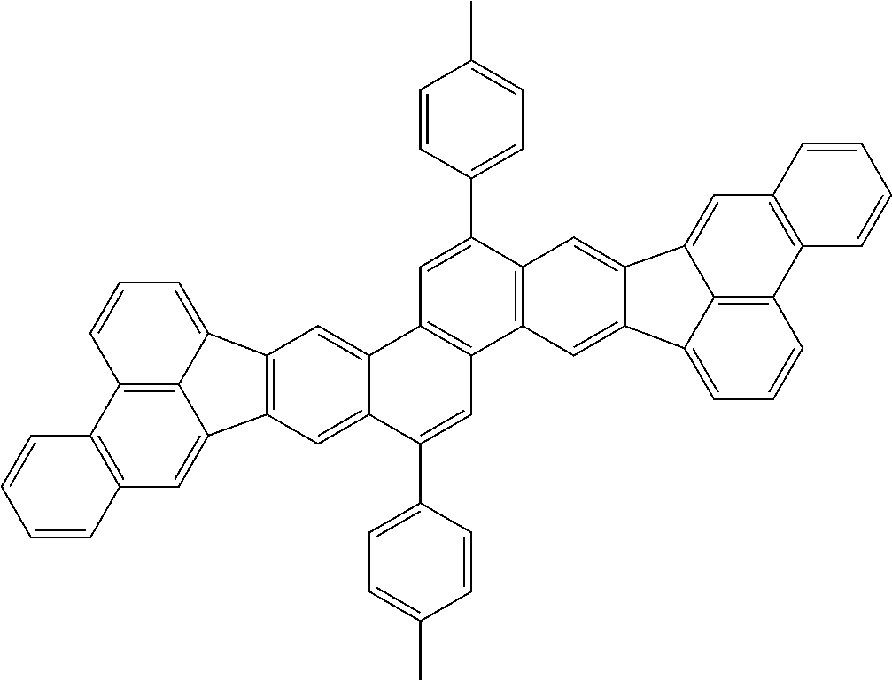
C12=C(C=C3C4=C1C=CC=C4C1=C3C=C3C(C4=CC=C(C)C=C4)=CC4=C(C3=C1)C=C(C1=CC=C(C)C=C1)C1=C4C=C3C(=C1)C1=CC4=C(C5=C1C3=CC=C5)C=CC=C4)C=CC=C2
